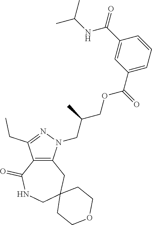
C12=C(N(CC(COC(C3=CC=CC(C(NC(C)C)=O)=C3)=O)C)N=C1CC)CC1(CNC2=O)CCOCC1
